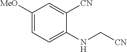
C1([MeO])=CC=C(NC[CN])C([CN])=C1
